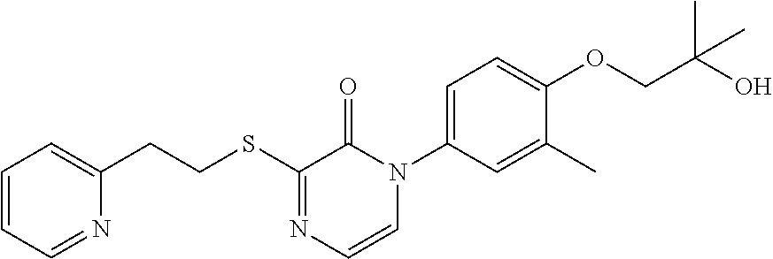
C1(SCCC2=CC=CC=N2)=NC=CN(C2=CC=C(OCC(C)(C)O)C(C)=C2)C1=O
